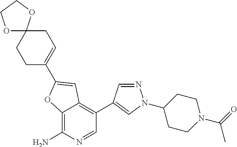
C1C=C(C2=CC3=C(C4=CN(C5CCN(C(=O)C)CC5)N=C4)C=NC(N)=C3O2)CCC12OCCO2
